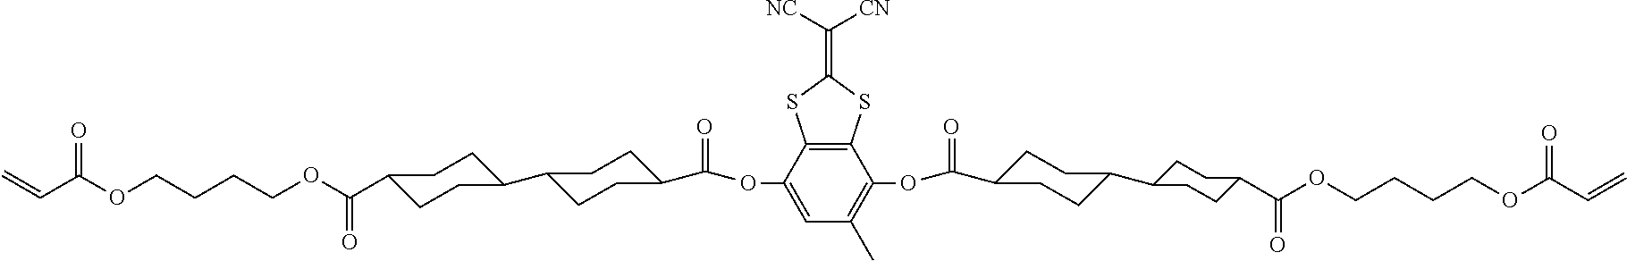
C=CC(OCCCCOC(C1CCC(C2CCC(C(OC3=CC(C)=C(OC(=O)C4CCC(C5CCC(C(OCCCCOC(C=C)=O)=O)CC5)CC4)C4=C3SC(=C([NC])[CN])S4)=O)CC2)CC1)=O)=O
